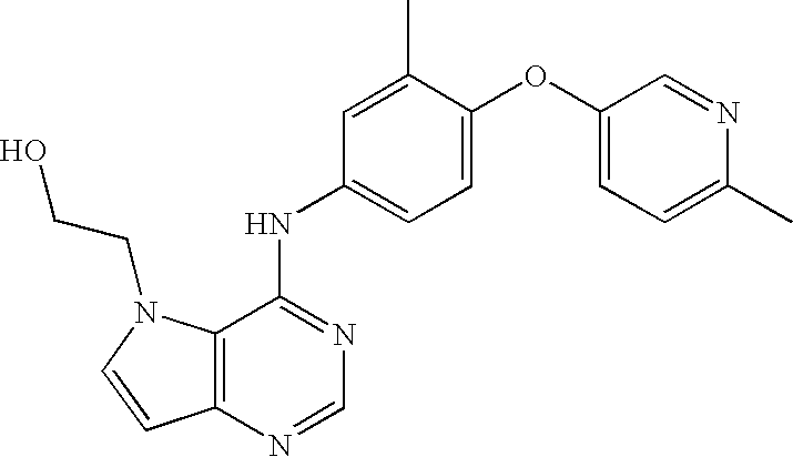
OCCN1C2=C(C=C1)N=CN=C2NC1=CC=C(OC2=CC=C(C)N=C2)C(C)=C1
